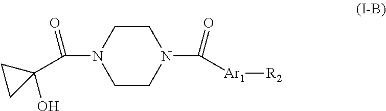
C1CN(C(=O)[Ar1][R2])CCN1C(C1(O)CC1)=O
